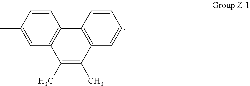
C12=C(C=CC(C)=C1)C1=C(C(C)=C2C)C=CC=C1
